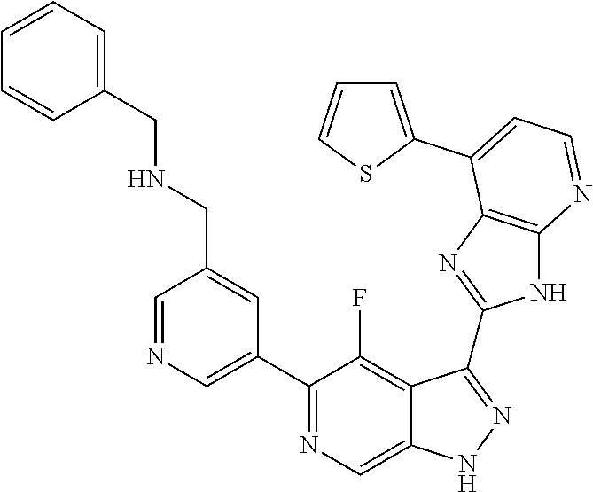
C1=NC=C(C2=NC=C3C(=C2F)C(C2=NC4=C(N2)N=CC=C4C2=CC=CS2)=NN3)C=C1CNCC1=CC=CC=C1
